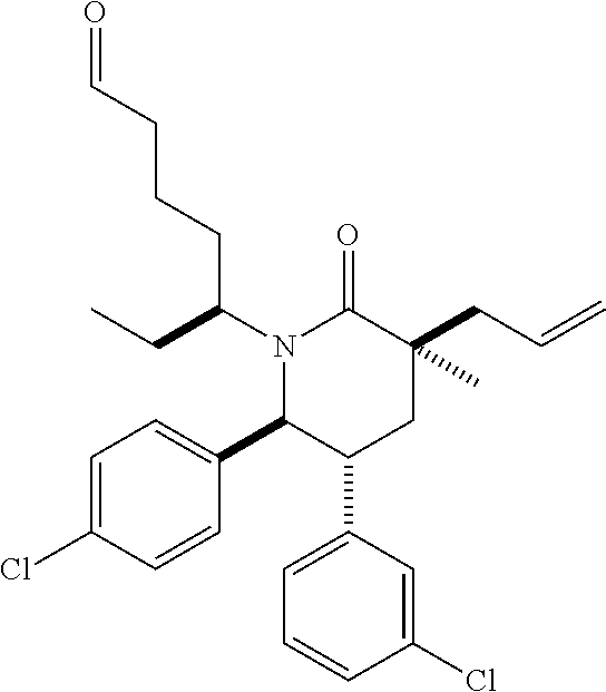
C1=C(Cl)C=CC(C2C(C3=CC=CC(Cl)=C3)CC(CC=C)(C)C(=O)N2C(CC)CCCC=O)=C1
